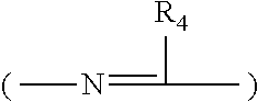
[R4]C(=NC)C
